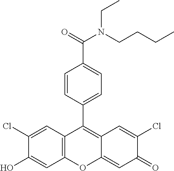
C12=C(C=C(Cl)C(O)=C1)C(C1=CC=C(C(=O)N(CCCC)CC)C=C1)=C1C(=CC(=O)C(Cl)=C1)O2
